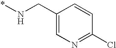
C1(CN*)=CN=C(Cl)C=C1
